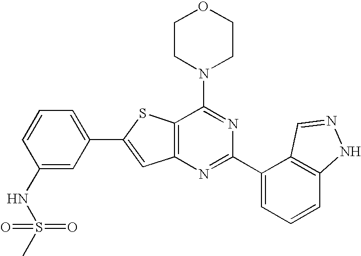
C1CN(C2=NC(C3=CC=CC4=C3C=NN4)=NC3=C2SC(C2=CC=CC(NS(C)(=O)=O)=C2)=C3)CCO1
